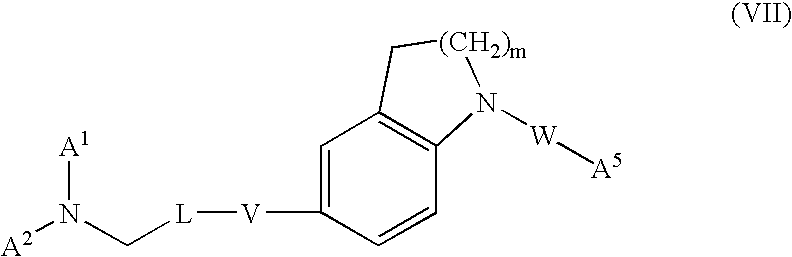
C1=C([V][L]CN([A1])[A2])C=CC2=C1C[(CH2)m]N2[W][A5]
